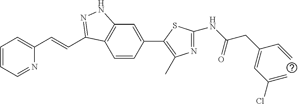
C1=CC=NC(C=CC2=NNC3=C2C=CC(C2=C(C)N=C(NC(CC(=CC(=C)Cl)C=C)=O)S2)=C3)=C1
